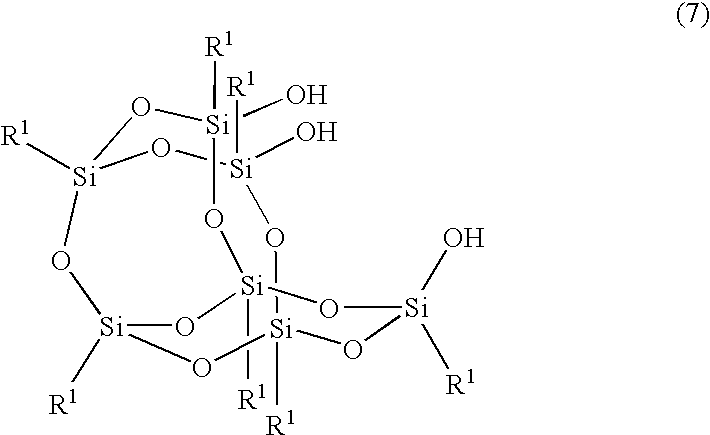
[Si]12([R1])O[Si](O)([R1])O[Si]3([R1])O[Si]([R1])(O[Si]([R1])(O[Si](O)([R1])O1)O[Si](O)([R1])O3)O2
